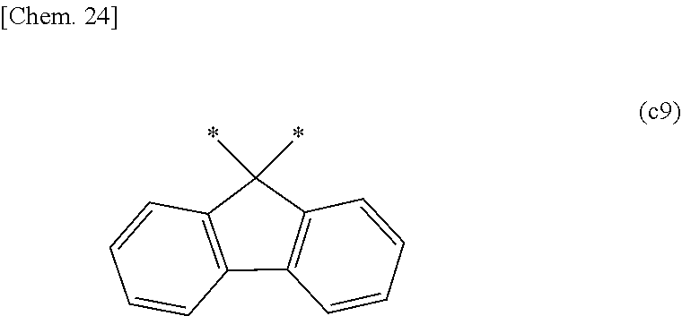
C12=C(C3=C(C1(*)*)C=CC=C3)C=CC=C2
